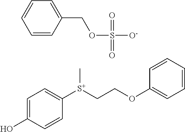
C1=C(O)C=CC([S+](CCOC2=CC=CC=C2)C)=C1.C1=CC(COS([O-])(=O)=O)=CC=C1
